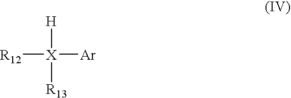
[R12][X]([Ar])([H])[R13]
